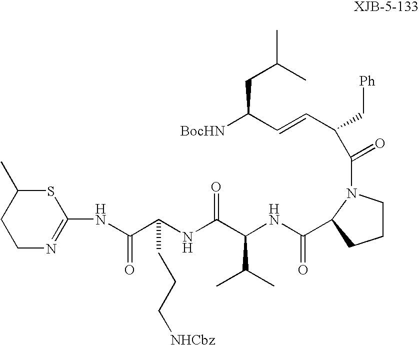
C1N=C(NC(C(NC(C(NC(=O)C2N(C(=O)C(C=CC([BocHN])CC(C)C)C[Ph])CCC2)C(C)C)=O)CCC[NHCbz])=O)SC(C)C1
